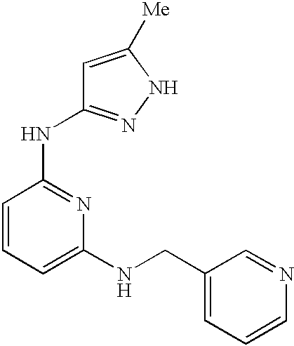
C1=CC(NC2=NNC([Me])=C2)=NC(NCC2=CC=CN=C2)=C1
